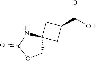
C1(C(O)=O)CC2(C1)NC(=O)OC2
